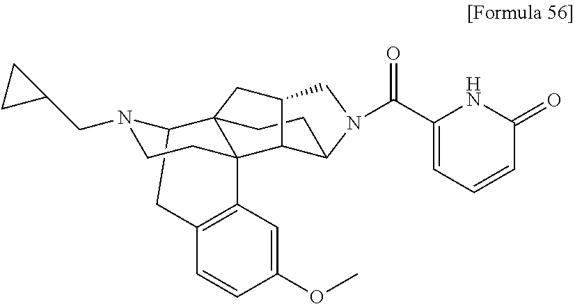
C12CC3=C(C=C(OC)C=C3)C3(CCN1CC1CC1)C21CCC2C3C(C1)CN2C(C1=CC=CC(=O)N1)=O
